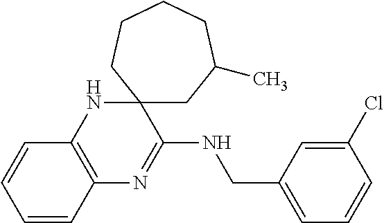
C12(CC(C)CCCC1)NC1=C(N=C2NCC2=CC=CC(Cl)=C2)C=CC=C1
